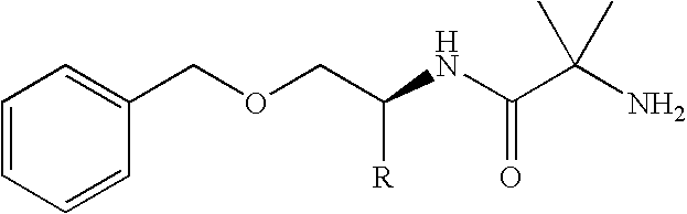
C1=CC=CC(COCC(NC(C(N)(C)C)=O)[R])=C1
